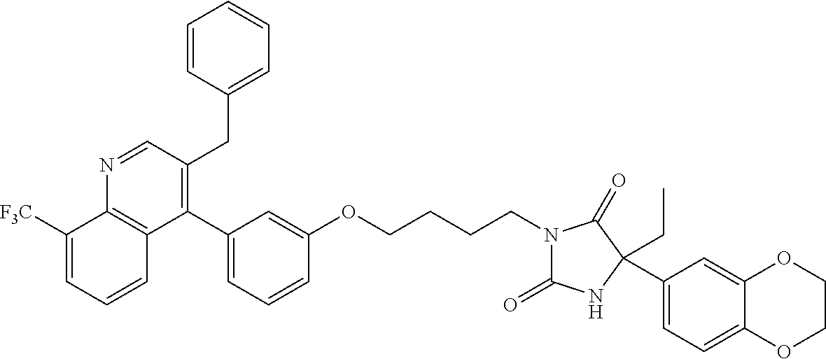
C1(C2=CC=CC(OCCCCN3C(=O)NC(C4=CC=C5C(=C4)OCCO5)(CC)C3=O)=C2)=C(CC2=CC=CC=C2)C=NC2=C1C=CC=C2[F3C]
